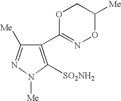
C1(C2=NOC([Me])CO2)=C([SO2NH2])N([Me])N=C1[Me]
